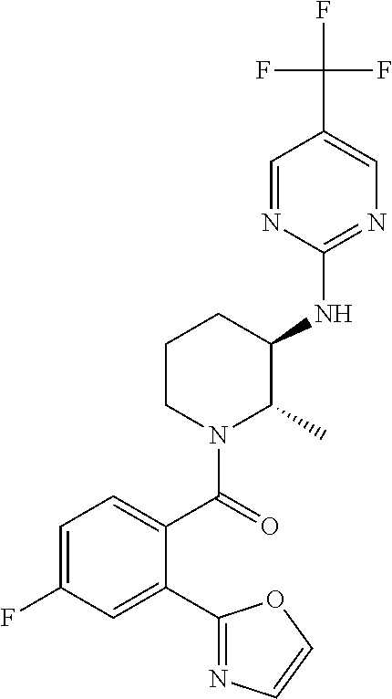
C1(NC2C(C)N(C(=O)C3=CC=C(F)C=C3C3=NC=CO3)CCC2)=NC=C(C(F)(F)F)C=N1
